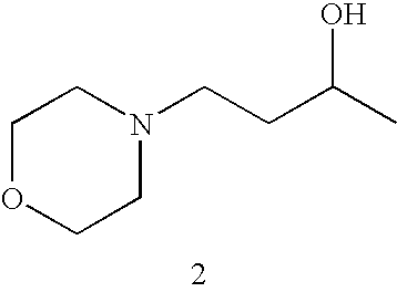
C1OCCN(CCC(C)O)C1
